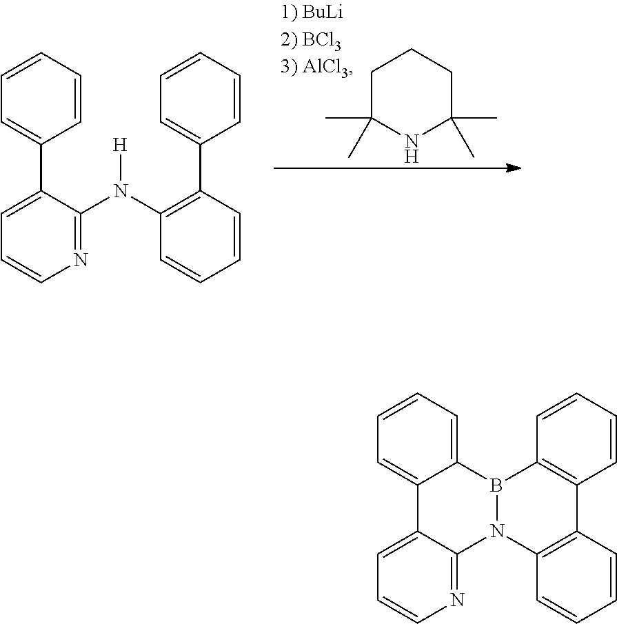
C1C(C)(C)NC(C)(C)CC1.C1=C(C2=CC=CC=C2)C(N(C2=C(C3=CC=CC=C3)C=CC=C2)[H])=NC=C1.C1=C2C(=NC=C1)N1C3=C(C=CC=C3)C3=C(B1C1=CC=CC=C21)C=CC=C3
